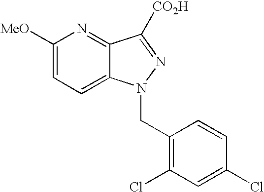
C1([MeO])=CC=C2C(=N1)C([CO2H])=NN2CC1=C(Cl)C=C(Cl)C=C1
